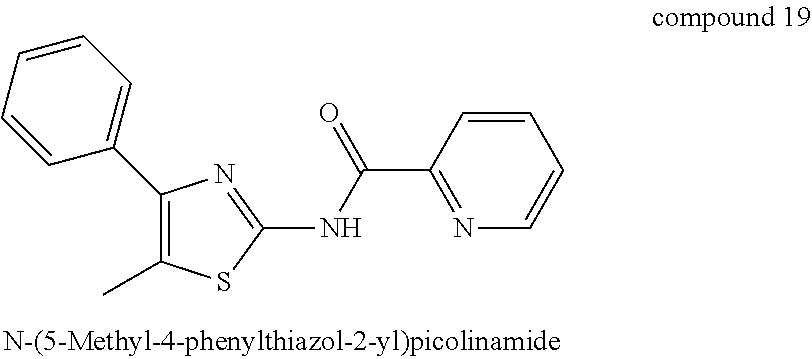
C1=CC=C(C2=C(C)SC(NC(C3=NC=CC=C3)=O)=N2)C=C1
